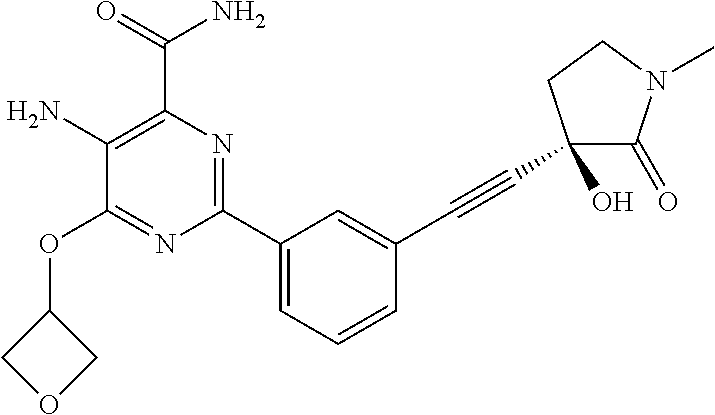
C1(N)=C(C(=O)N)N=C(C2=CC=CC(C#CC3(O)C(=O)N(C)CC3)=C2)N=C1OC1COC1
